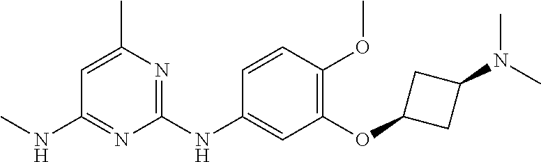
C1(NC)=NC(NC2=CC(OC3CC(N(C)C)C3)=C(OC)C=C2)=NC(C)=C1
